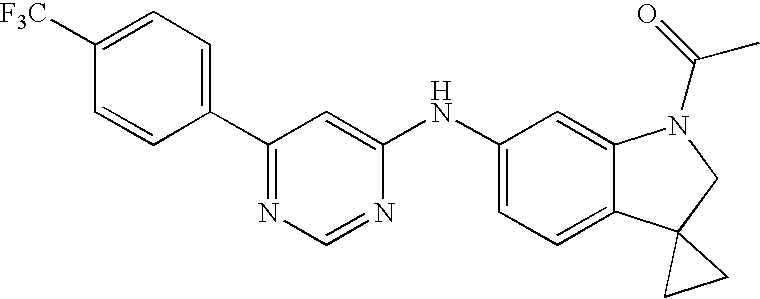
C1(C2=CC=C([F3C])C=C2)=NC=NC(NC2=CC=C3C(=C2)N(C(=O)C)CC32CC2)=C1
